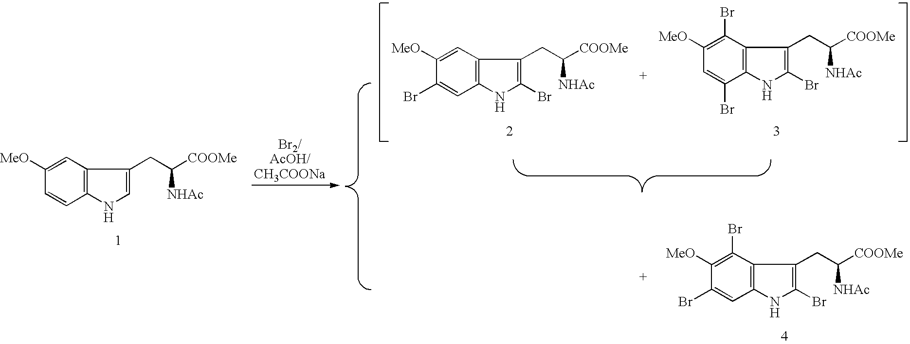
C12=C(NC(Br)=C1CC([COOMe])[NHAc])C=C(Br)C([MeO])=C2.C12=C(NC(Br)=C1CC([COOMe])[NHAc])C(Br)=CC([MeO])=C2Br.C12=C(NC(Br)=C1CC([COOMe])[NHAc])C=C(Br)C([MeO])=C2Br.C12=C(NC=C1CC([COOMe])[NHAc])C=CC([MeO])=C2
